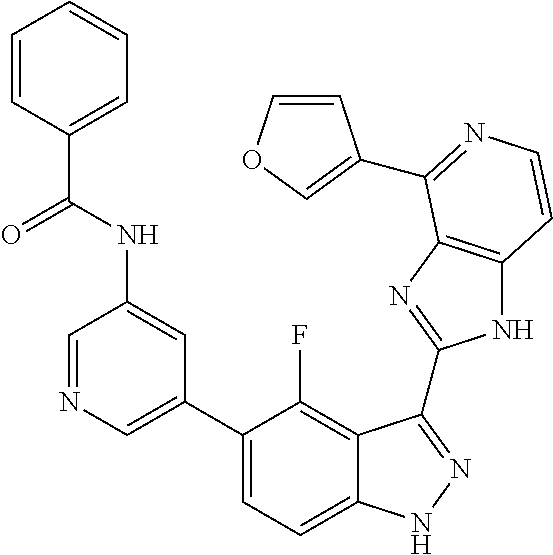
C1=C(C2=CC=C3C(=C2F)C(C2=NC4=C(N2)C=CN=C4C2=COC=C2)=NN3)C=C(NC(=O)C2=CC=CC=C2)C=N1
